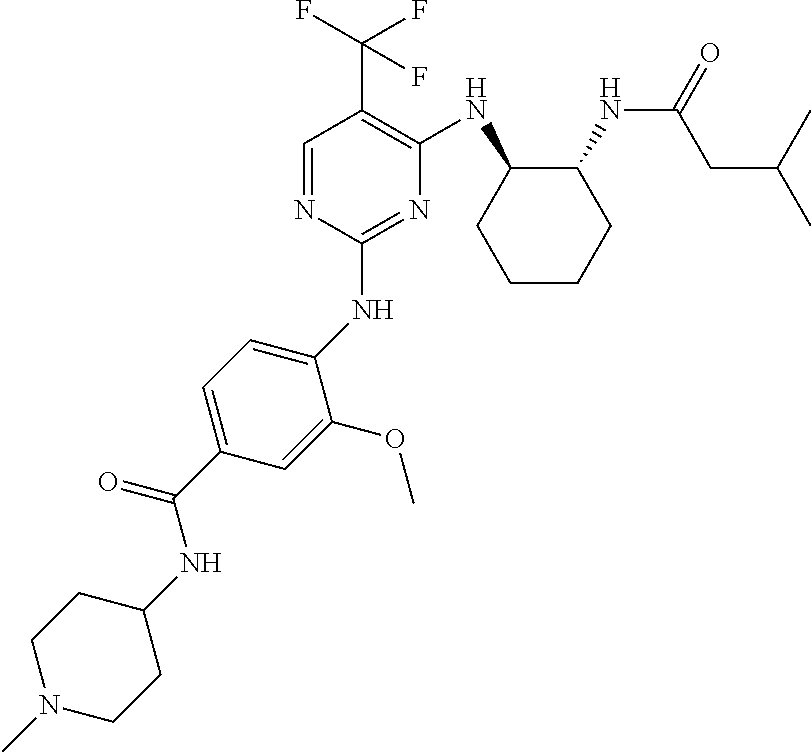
C1(NC2=CC=C(C(NC3CCN(C)CC3)=O)C=C2OC)=NC(NC2CCCCC2NC(=O)CC(C)C)=C(C(F)(F)F)C=N1
